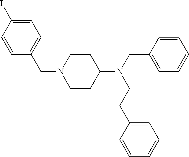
C(N1CCC(N(CC2=CC=CC=C2)CCC2=CC=CC=C2)CC1)C1=CC=C(I)C=C1
